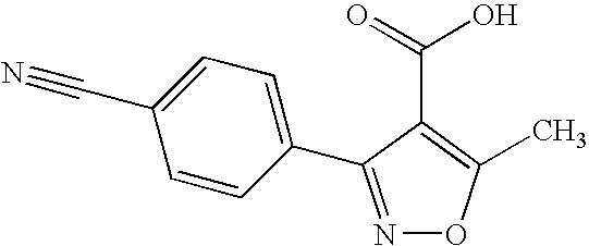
N1=C(C2=CC=C(C#N)C=C2)C(C(=O)O)=C(C)O1
